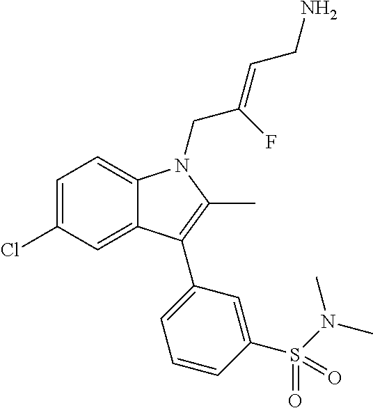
C1=C(Cl)C=C2C(=C1)N(CC(=CCN)F)C(C)=C2C1=CC=CC(S(N(C)C)(=O)=O)=C1
